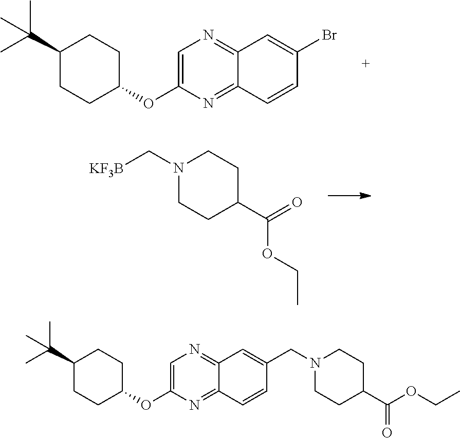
C1=C(OC2CCC(C(C)(C)C)CC2)N=C2C(=N1)C=C(Br)C=C2.N1(C[KF3B])CCC(C(=O)OCC)CC1.C1=C(OC2CCC(C(C)(C)C)CC2)N=C2C(=N1)C=C(CN1CCC(C(=O)OCC)CC1)C=C2
